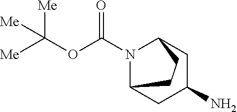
N1(C(OC([Me])([Me])[Me])=O)C2CC(N)CC1CC2
